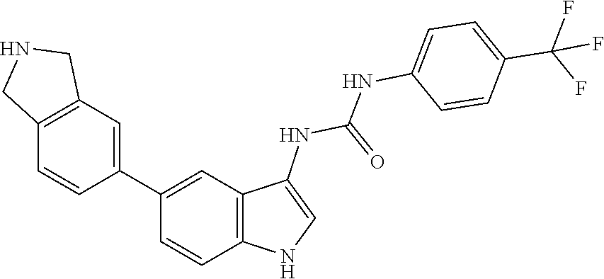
C1=CC(NC(=O)NC2=CNC3=C2C=C(C2=CC4=C(C=C2)CNC4)C=C3)=CC=C1C(F)(F)F
